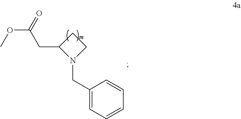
C(C1N(CC2=CC=CC=C2)CC1)C(OC)=O
